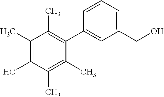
C1(C)=C(O)C(C)=C(C)C(C2=CC(CO)=CC=C2)=C1C
